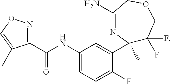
C1(NC(C2=NOC=C2C)=O)=CC=C(F)C(C2(C)C(F)(F)COCC(N)=N2)=C1
